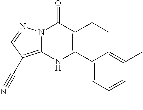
N12C(=C(C#N)C=N1)NC(C1=CC(C)=CC(C)=C1)=C(C(C)C)C2=O
